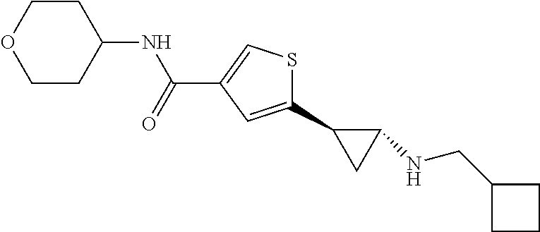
N(C(C1=CSC(C2CC2NCC2CCC2)=C1)=O)C1CCOCC1
